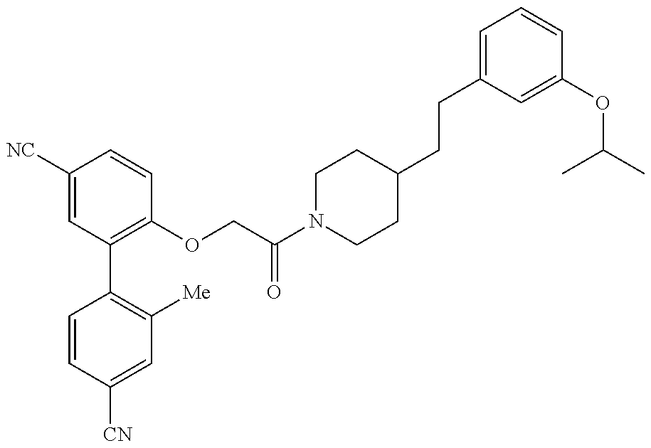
C1=CC([CN])=CC([Me])=C1C1=C(OCC(N2CCC(CCC3=CC=CC(OC(C)C)=C3)CC2)=O)C=CC([NC])=C1
